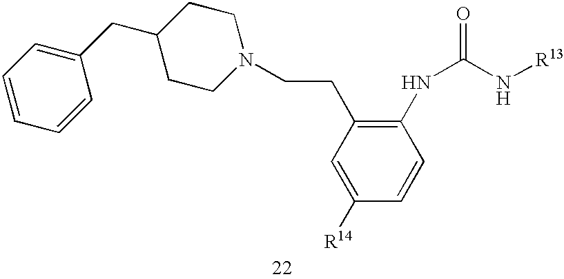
C1(CC2=CC=CC=C2)CCN(CCC2=C(NC(N[R13])=O)C=CC([R14])=C2)CC1
